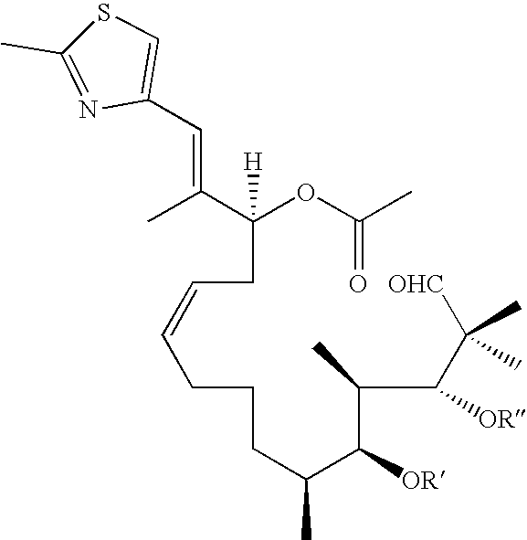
C(OC(=O)C)(CC=CCCCC(C(C(C(C([OHC])(C)C)[OR])C)[OR])C)(C(C)=CC1=CSC(C)=N1)[H]
